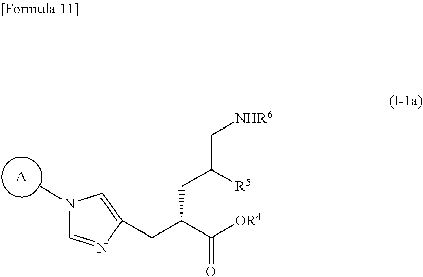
[A].N1(C)C=NC(CC(C([OR4])=O)CC([R5])C[NHR6])=C1
